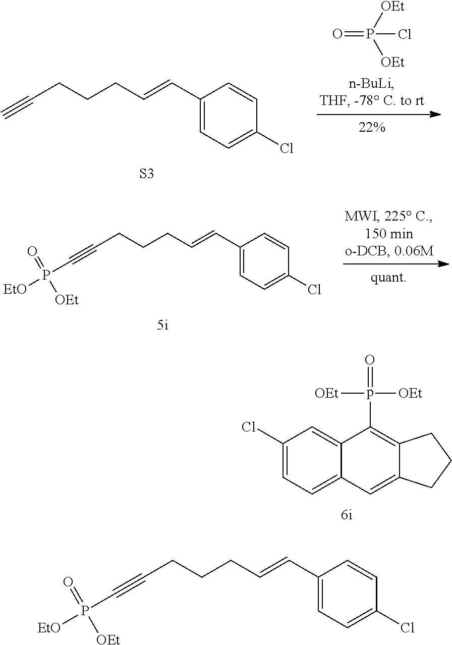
O=P([OEt])([OEt])Cl.C(CCCC=CC1=CC=C(Cl)C=C1)#C.[S3].C(CCCC=CC1=CC=C(Cl)C=C1)#CP([EtO])(=O)[OEt].C1(Cl)=CC=C2C(=C1)C(p(=O)([OEt])[OEt])=C1C(=C2)CCC1.C(CCCC=CC1=CC=C(Cl)C=C1)#CP([EtO])(=O)[OEt]
